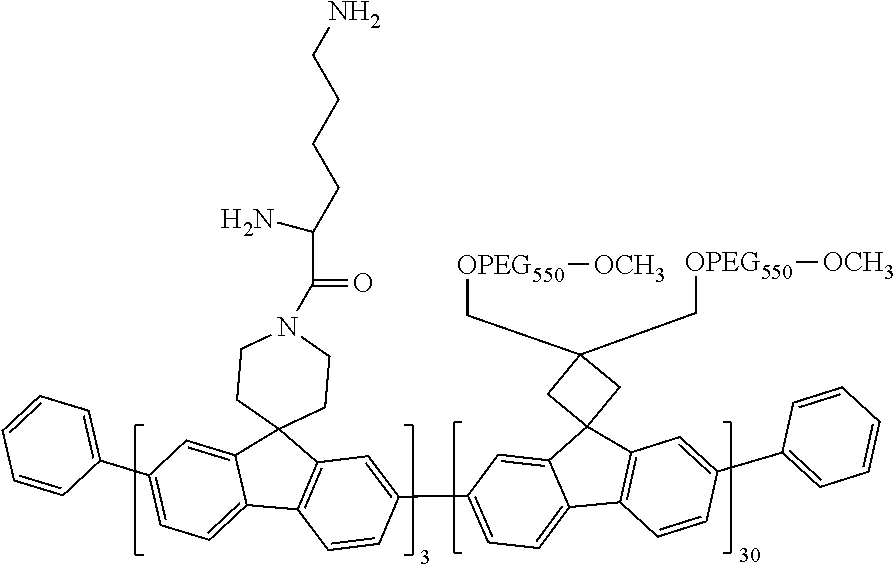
C12=CC=C(C3=CC=CC=C3)C=C1C1(C3=C2C=CC(C2=CC=C4C5=C(C6(C4=C2)CC(C[OPEG550][OCH3])(C[OPEG550][OCH3])C6)C=C(C2=CC=CC=C2)C=C5)=C3)CCN(C(=O)C(N)CCCCN)CC1
